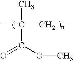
CC(C)(C(OC)=O)CC
